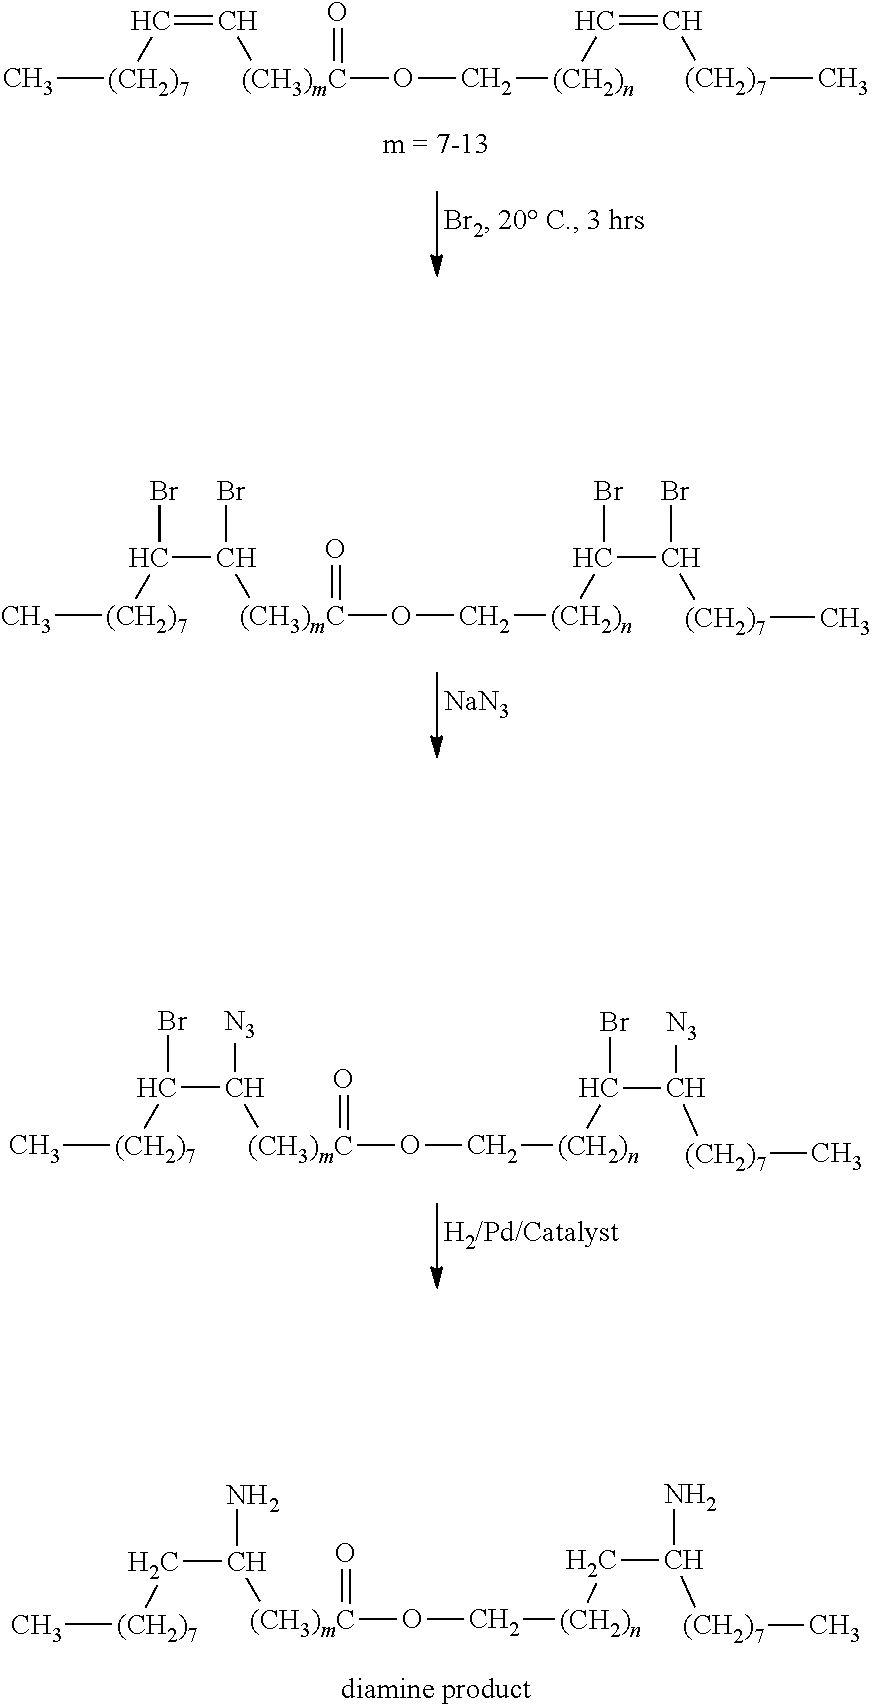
C([(CH2)n]CC([(CH2)7]C)N)O[(CH3)mC](=O)C(C[(CH2)7]C)N.C([(CH2)n]C=C[(CH2)7]C)O[(CH3)mC](=O)C=C[(CH2)7]C.[NaN3].C([(CH2)n]C(C([(CH2)7]C)Br)Br)O[(CH3)mC](=O)C(C([(CH2)7]C)Br)Br.C([(CH2)n]C(C([(CH2)7]C)[N3])Br)O[(CH3)mC](=O)C(C([(CH2)7]C)Br)[N3]
